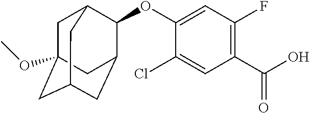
C1C2(OC)CC3CC(C(OC4=CC(F)=C(C(O)=O)C=C4Cl)C1C3)C2
